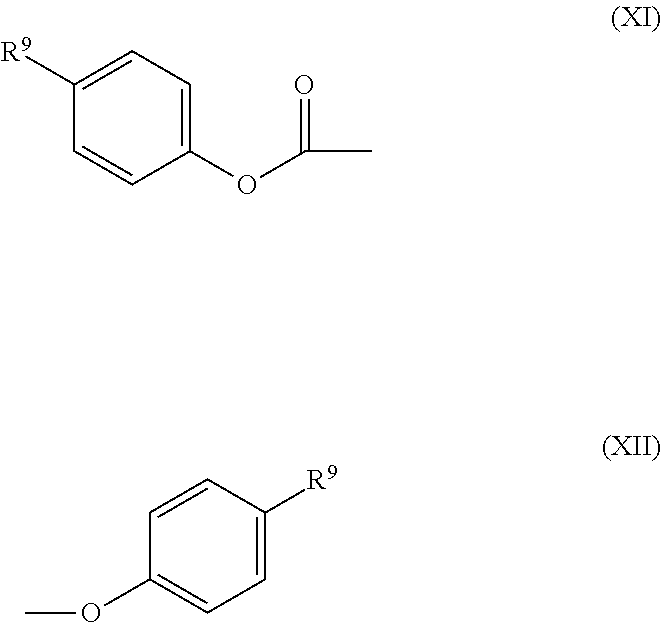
C1=CC(OC(C)=O)=CC=C1[R9].C1(OC)=CC=C([R9])C=C1
